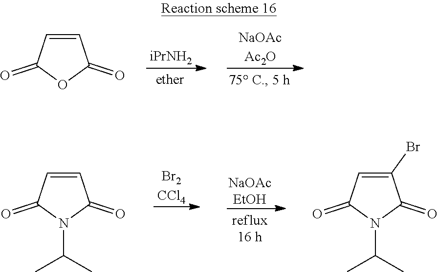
[iPrNH2].[NaOAcAc2O].C1=CC(=O)OC1=O.[Br2CCl4].[NaOAcEtOH].C1=CC(=O)N(C(C)C)C1=O.C1(Br)=CC(=O)N(C(C)C)C1=O
